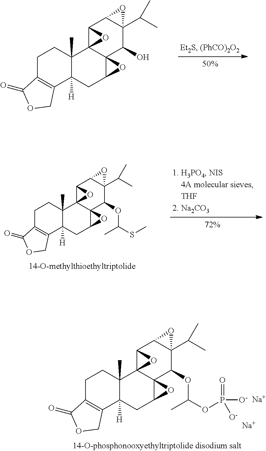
C1C2=C(C3([H])C(C)(C1)C14C5(C(C3)O5)C(O)C3(C(C)C)C(C1O4)O3)COC2=O.C1C2=C(C3([H])C(C)(C1)C14C5(C(C3)O5)C(OC(SC)C)C3(C(C)C)C(C1O4)O3)COC2=O.[Na].[Na].C1C2=C(C3([H])C(C)(C1)C14C5(C(C3)O5)C(OC(OP([O-])(=O)[O-])C)C3(C(C)C)C(C1O4)O3)COC2=O
